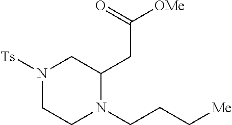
N1([Ts])CCN(CCC[Me])C(CC([OMe])=O)C1
